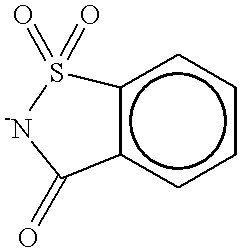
c12ccccc1S(=O)(=O)[-N]C2=O
